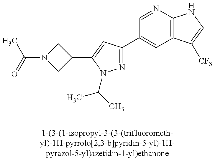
C1N(C(=O)C)CC1C1=CC(C2=CC3=C(N=C2)NC=C3[CF3])=NN1C(C)C
